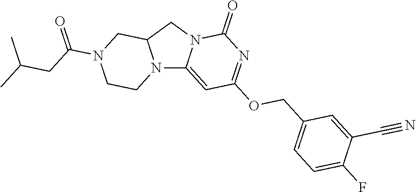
N12C3=CC(OCC4=CC=C(F)C(C#N)=C4)=NC(=O)N3CC1CN(C(CC(C)C)=O)CC2
